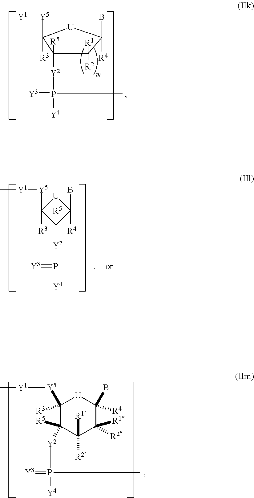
C1([R3])([Y5][Y1]C)C([R5])([Y2]P(=[Y3])(C)[Y4])C([R1])([R2])C([R1])([R2])C([R4])(B)[U]1.C1([R2])([R1])C(B)([R4])[U]C([Y5][Y1]C)([R3])C1([Y2]P(=[Y3])([Y4])C)[R5].C[Y1][Y5]C1([R3])C([R5])([Y2]P(=[Y3])(C)[Y4])C(B)([R4])[U]1
